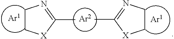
CC1=NCC[X]1.C1CN=C(C)[X]1.[Ar2]
